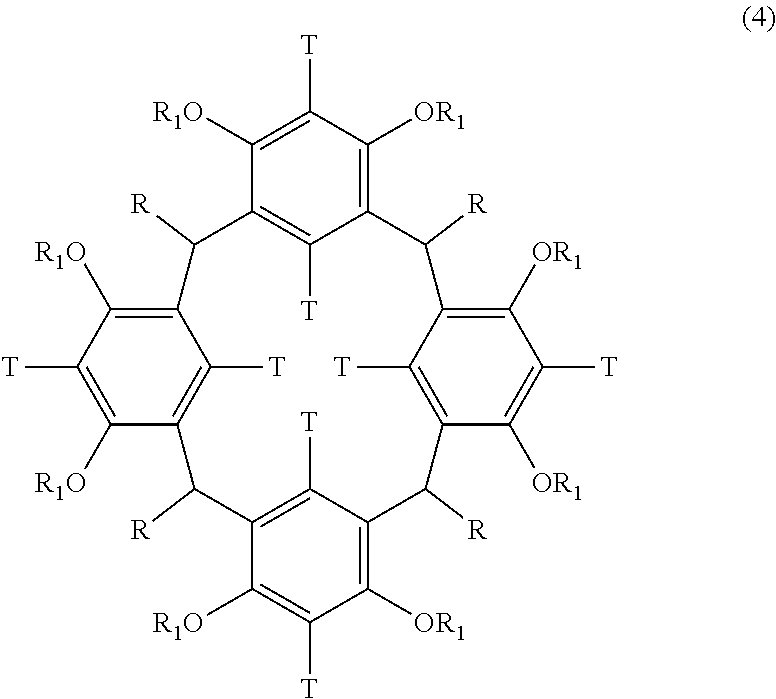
C12=C([T])C(=C([OR1])C([T])=C1[R1O])C([R])C1=C([T])C(=C([OR1])C([T])=C1[OR1])C([R])C1=C([OR1])C([T])=C([R1O])C(=C1[T])C([R])C1=C([R1O])C([T])=C([R1O])C(=C1[T])C2[R]
